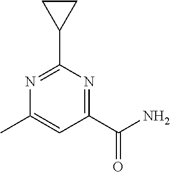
N1=C(C2CC2)N=C(C(N)=O)C=C1C
